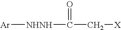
[Ar][NHNH]C(C[X])=O
